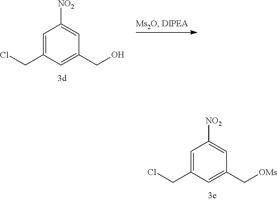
C1=C(CCl)C=C(CO)C=C1[NO2].C1=C(CCl)C=C(C[OMs])C=C1[NO2]
